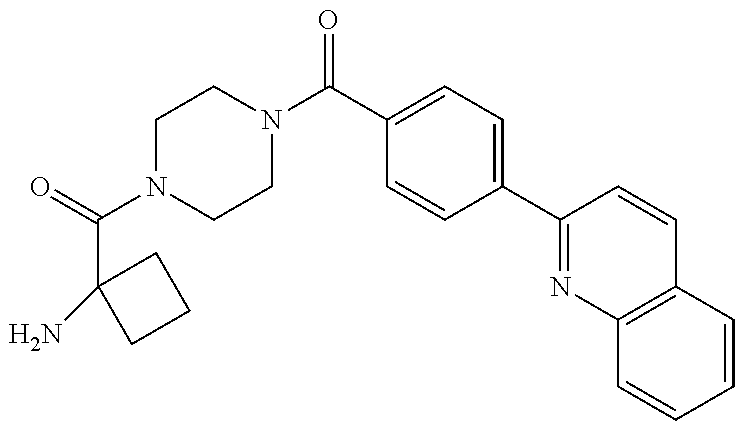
C1CCC1(N)C(=O)N1CCN(C(C2=CC=C(C3=NC4=C(C=C3)C=CC=C4)C=C2)=O)CC1
